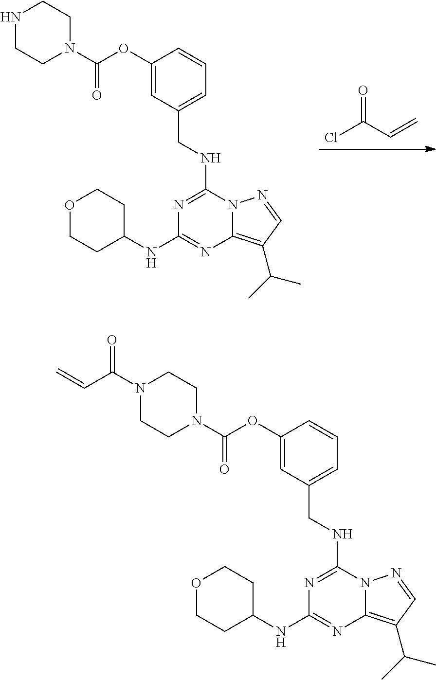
ClC(C=C)=O.N1=C(NCC2=CC=CC(OC(N3CCNCC3)=O)=C2)N2C(=C(C(C)C)C=N2)N=C1NC1CCOCC1.N1=C(NCC2=CC=CC(OC(N3CCN(C(C=C)=O)CC3)=O)=C2)N2C(=C(C(C)C)C=N2)N=C1NC1CCOCC1
